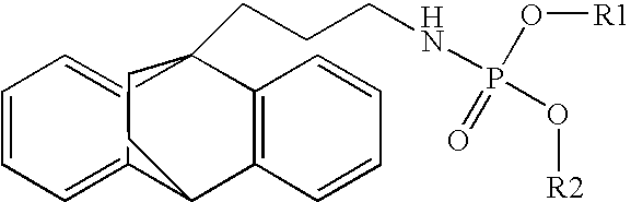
C1=CC=C2C(=C1)C1(CCCNP(O[R2])(O[R1])=O)C3=C(C2CC1)C=CC=C3
